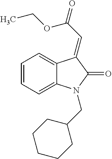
C1=CC=C2C(=C1)C(=CC(=O)OCC)C(=O)N2CC1CCCCC1
